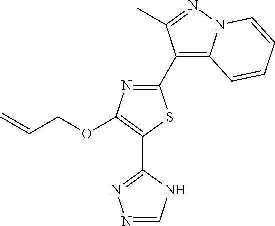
C1(C2=C3N(N=C2C)C=CC=C3)=NC(OCC=C)=C(C2=NN=CN2)S1
